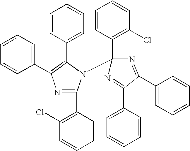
C1=CC=CC(C2=C(C3=CC=CC=C3)N(C3(C4=C(Cl)C=CC=C4)N=C(C4=CC=CC=C4)C(C4=CC=CC=C4)=N3)C(C3=C(Cl)C=CC=C3)=N2)=C1
